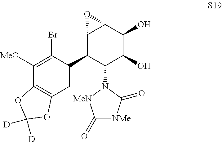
C12=C(C=C(C3C(N4[MeN]C(=O)[NMe]C4=O)C(O)C(O)C4C3O4)C(Br)=C1[MeO])OC([D])([D])O2
